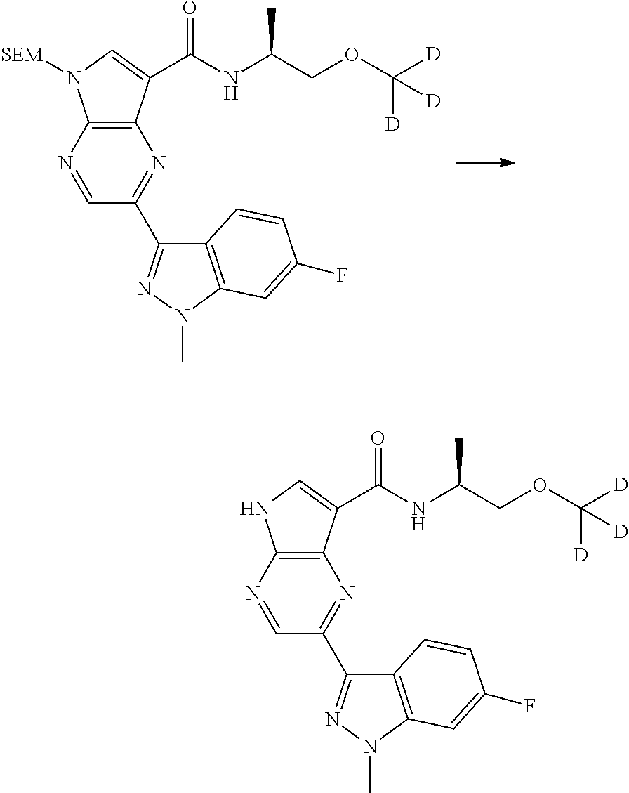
C1=NC2=C(N=C1C1=NN(C)C3=C1C=CC(F)=C3)C(C(NC(C)COC([D])([D])[D])=O)=CN2[SEM].C1=NC2=C(N=C1C1=NN(C)C3=C1C=CC(F)=C3)C(C(NC(C)COC([D])([D])[D])=O)=CN2
